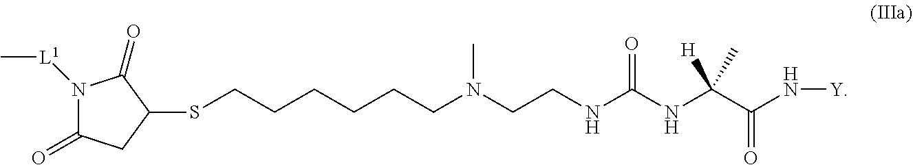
N1([L1]C)C(=O)CC(SCCCCCCN(CCNC(NC(C(N[Y])=O)(C)[H])=O)C)C1=O
